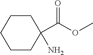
C1CC(C(OC)=O)(N)CCC1
